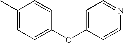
C1(C)=CC=C(OC2=CC=NC=C2)C=C1
